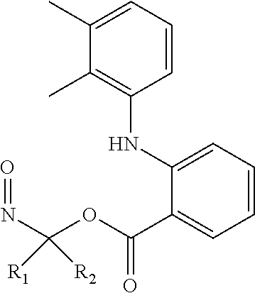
C1(C)=C(NC2=CC=CC=C2C(=O)OC(N=O)([R2])[R1])C=CC=C1C
